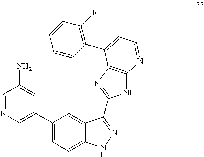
C1(C2=CC=C3C(=C2)C(C2=NC4=C(N2)N=CC=C4C2=C(F)C=CC=C2)=NN3)=CN=CC(N)=C1
